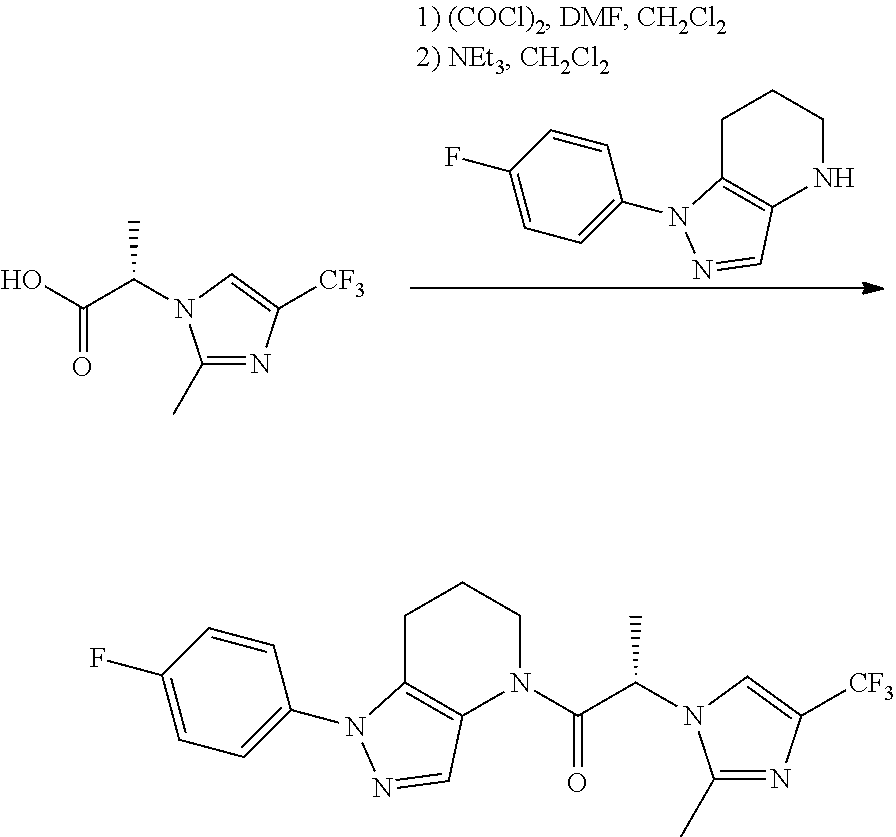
C1C2=C(NCC1)C=NN2C1=CC=C(F)C=C1.C1(C)=NC([CF3])=CN1C(C(=O)O)C.C1(C)=NC([CF3])=CN1C(C(=O)N1C2=C(CCC1)N(C1=CC=C(F)C=C1)N=C2)C
